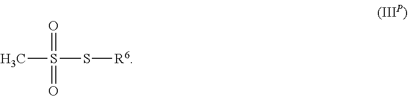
CS(S[R6])(=O)=O
